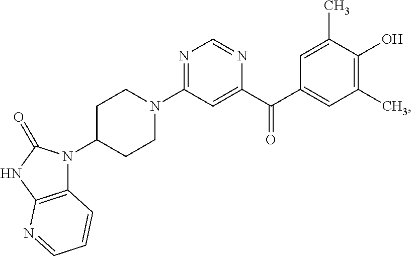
N1=C(N2CCC(N3C4=C(NC3=O)N=CC=C4)CC2)C=C(C(C2=CC(C)=C(O)C(C)=C2)=O)N=C1
